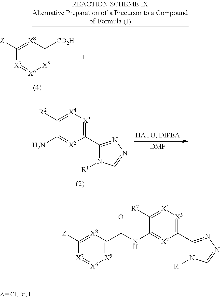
[DMF].C1(C2=NN=CN2[R1])=[X3][X4]=C([R2])C(N)=[X2]1.[X5]1=C([CO2H])[X8]=C([Z])[X7]=[X6]1.[X5]1=C(C(NC2=[X2]C(C3=NN=CN3[R1])=[X3][X4]=C2[R2])=O)[X8]=C([Z])[X7]=[X6]1
